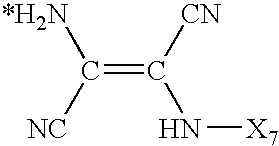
C(=C([CN])N[X7])([NC])[*H2N]
